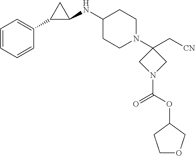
C1=CC=CC(C2C(NC3CCN(C4(C[CN])CN(C(OC5CCOC5)=O)C4)CC3)C2)=C1
